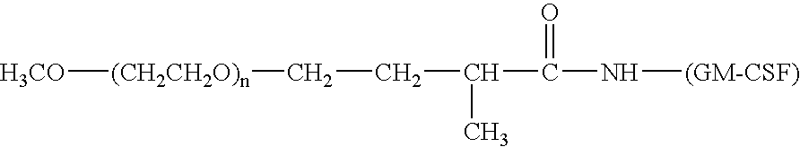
[H3CO][(CH2CH2O)n]CCC(C(=O)N[(GM-CSF)])C
